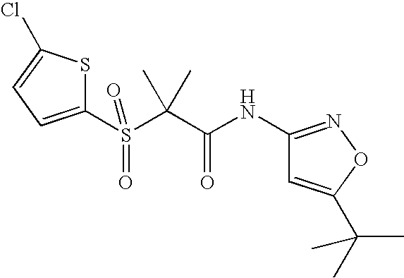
C1(S(C(C(NC2=NOC(C(C)(C)C)=C2)=O)(C)C)(=O)=O)=CC=C(Cl)S1
